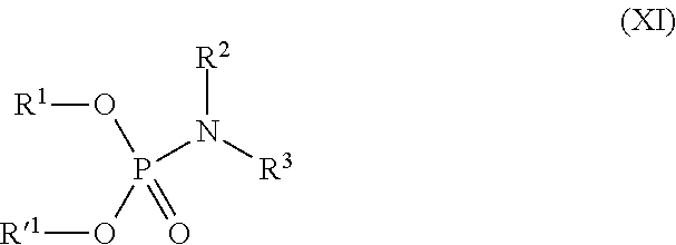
[R1]OP(O[R1])(=O)N([R3])[R2]
